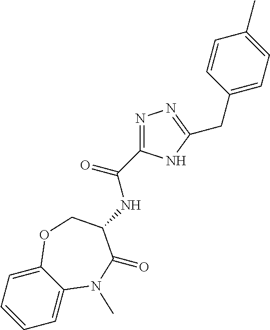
C1=CC=C2C(=C1)N(C)C(=O)C(NC(=O)C1=NN=C(CC3=CC=C(C)C=C3)N1)CO2
